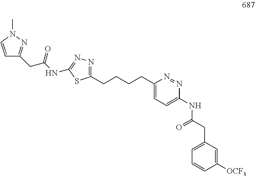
C1(CCCCC2=CC=C(NC(CC3=CC=CC([OCF3])=C3)=O)N=N2)=NN=C(NC(CC2=NN(C)C=C2)=O)S1
